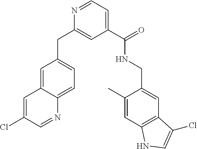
C1(C(NCC2=CC3=C(C=C2C)NC=C3Cl)=O)=CC=NC(CC2=CC=C3C(=C2)C=C(Cl)C=N3)=C1
